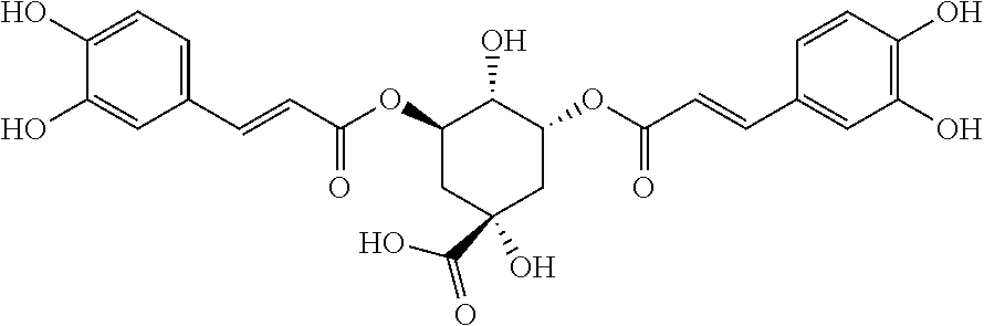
C1(C=CC(OC2CC(C(O)=O)(O)CC(OC(C=CC3=CC(O)=C(O)C=C3)=O)C2O)=O)=CC=C(O)C(O)=C1
